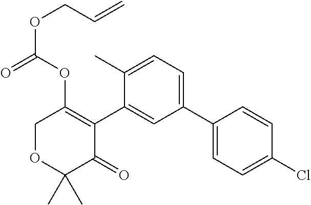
C1OC(C)(C)C(=O)C(C2=CC(C3=CC=C(Cl)C=C3)=CC=C2C)=C1OC(OCC=C)=O
